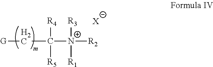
[G]CC([R4])([R5])[N+]([R3])([R1])[R2].[X]
